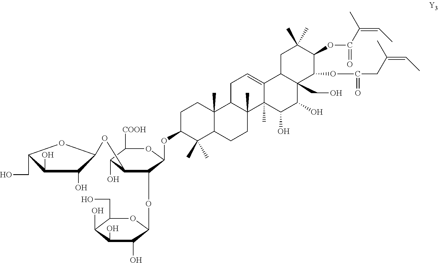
C1C(OC2C(OC3C(O)C(O)C(O)C(CO)O3)C(OC3C(O)C(O)C(CO)O3)C(O)C([COOH])O2)C(C)(C)C2C(C)(C1)C1C(C)(CC2)C2(C)C(=CC1)C1C(CO)(C(O)C2O)C(OC(CC(C)=CC)=O)C(OC(C(C)=CC)=O)C(C)(C)C1
